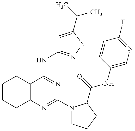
C12=C(C(NC3=NNC(C(C)C)=C3)=NC(N3CCCC3C(=O)NC3=CN=C(F)C=C3)=N1)CCCC2
